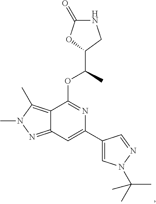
C1(C(C)OC2=NC(C3=CN(C(C)(C)C)N=C3)=CC3=NN(C)C(C)=C23)CNC(=O)O1
